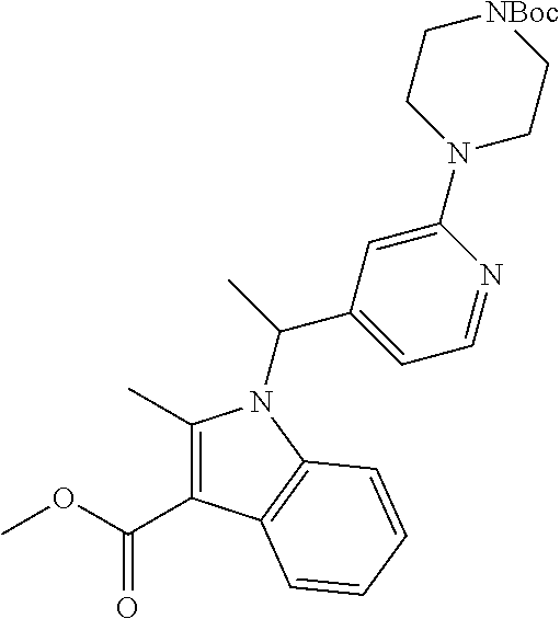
C1(C)=C(C(OC)=O)C2=C(C=CC=C2)N1C(C)C1=CC=NC(N2CC[NBoc]CC2)=C1
